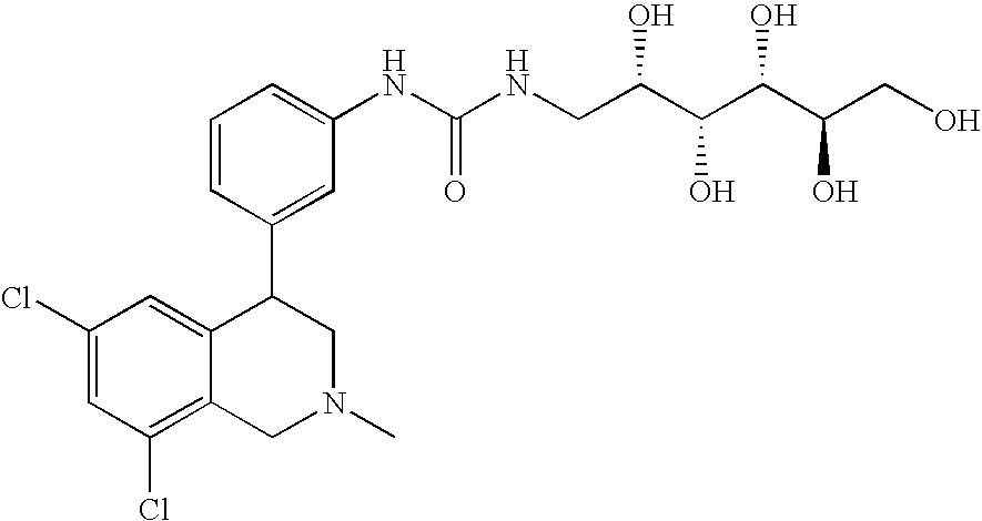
C1(Cl)=CC(Cl)=C2C(=C1)C(C1=CC(NC(NCC(C(C(C(CO)O)O)O)O)=O)=CC=C1)CN(C)C2
